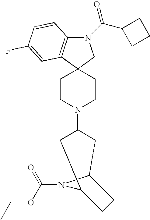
N1(C(C2CCC2)=O)C2=C(C3(C1)CCN(C1CC4N(C(OCC)=O)C(C1)CC4)CC3)C=C(F)C=C2
